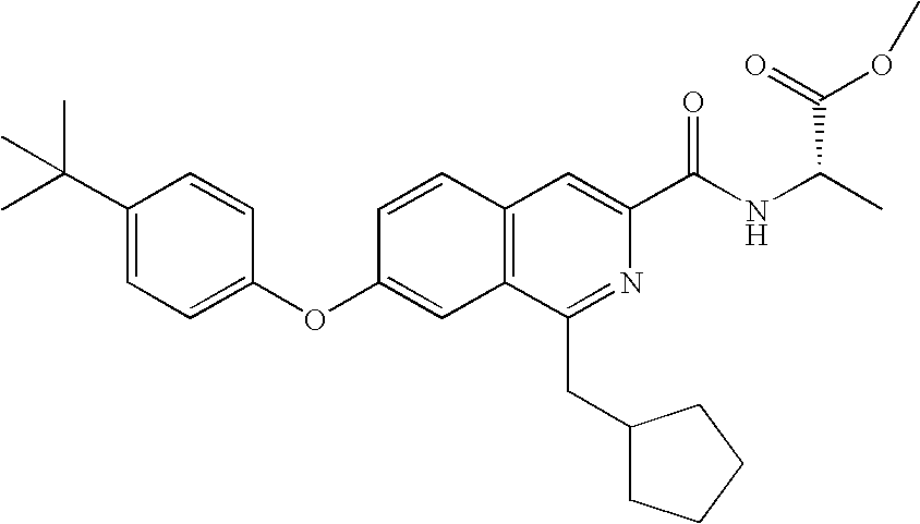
C1=CC(OC2=CC=C(C(C)(C)C)C=C2)=CC2=C1C=C(C(NC(C(OC)=O)C)=O)N=C2CC1CCCC1
